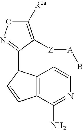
C1([R1a])=C([Z][A]B)C(C2C3=C(C=C2)C(N)=NC=C3)=NO1
